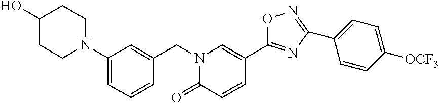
C1(N2CCC(O)CC2)=CC=CC(CN2C=C(C3=NC(C4=CC=C([OCF3])C=C4)=NO3)C=CC2=O)=C1
